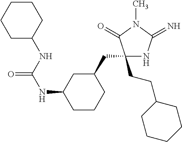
C1(CCC2CCCCC2)(CC2CC(NC(NC3CCCCC3)=O)CCC2)NC(=N)N(C)C1=O
